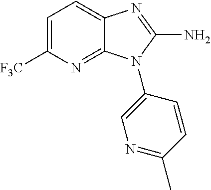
C1=C([F3C])N=C2C(=C1)N=C(N)N2C1=CN=C(C)C=C1
